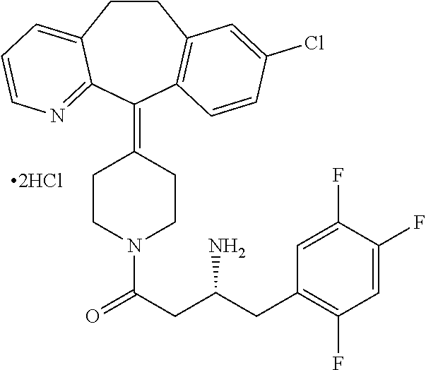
C1CC2=CC=CN=C2C(=C2CCN(C(CC(CC3=C(F)C=C(F)C(F)=C3)N)=O)CC2)C2=C1C=C(Cl)C=C2
